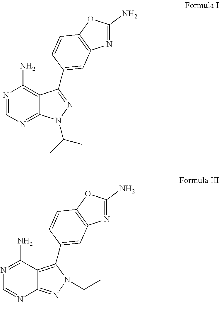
N1=C2C(=C(N)N=C1)C(C1=CC3=C(OC(N)=N3)C=C1)=NN2C(C)C.N1=CN=C(N)C2=C(C3=CC4=C(OC(N)=N4)C=C3)N(C(C)C)N=C12
